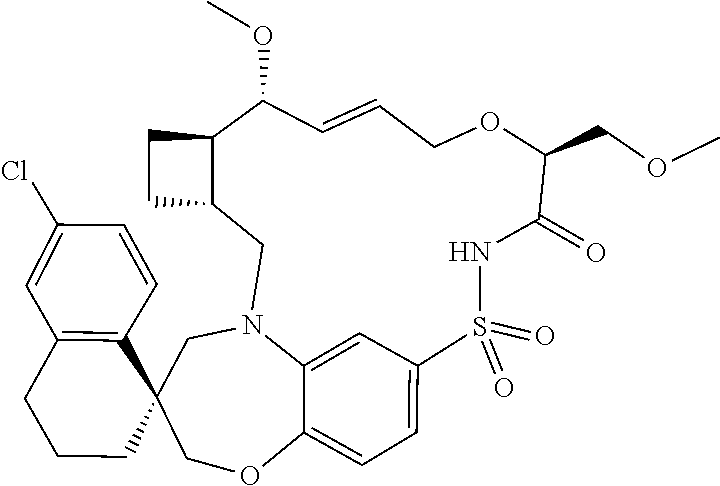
S1(=O)(=O)C2=CC=C3C(=C2)N(CC2C(C(OC)C=CCOC(COC)C(=O)N1)CC2)CC1(C2=C(C=C(Cl)C=C2)CCC1)CO3
